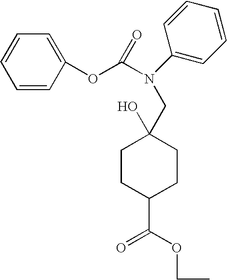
C1CC(C(OCC)=O)CCC1(O)CN(C(OC1=CC=CC=C1)=O)C1=CC=CC=C1
